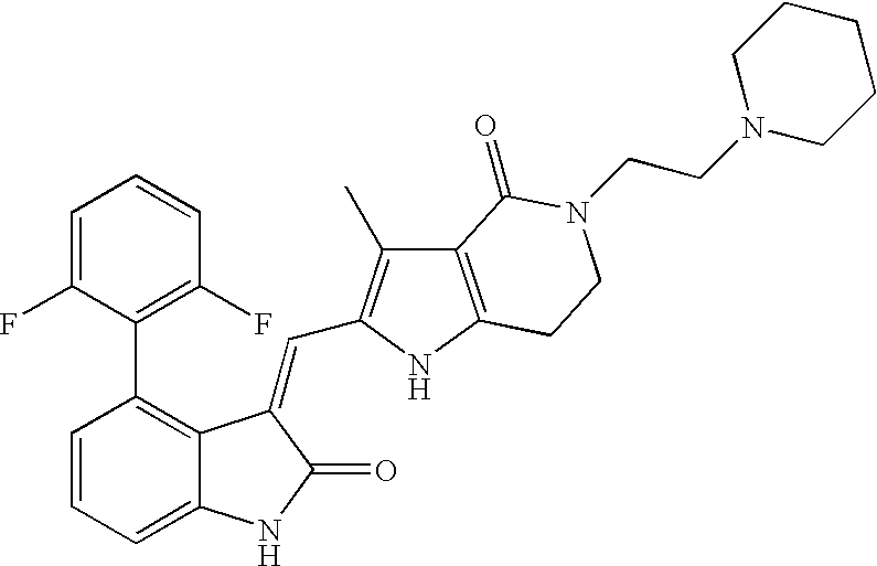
C1=CC(C2=C(F)C=CC=C2F)=C2C(=C1)NC(=O)C2=CC1=C(C)C2=C(N1)CCN(CCN1CCCCC1)C2=O
